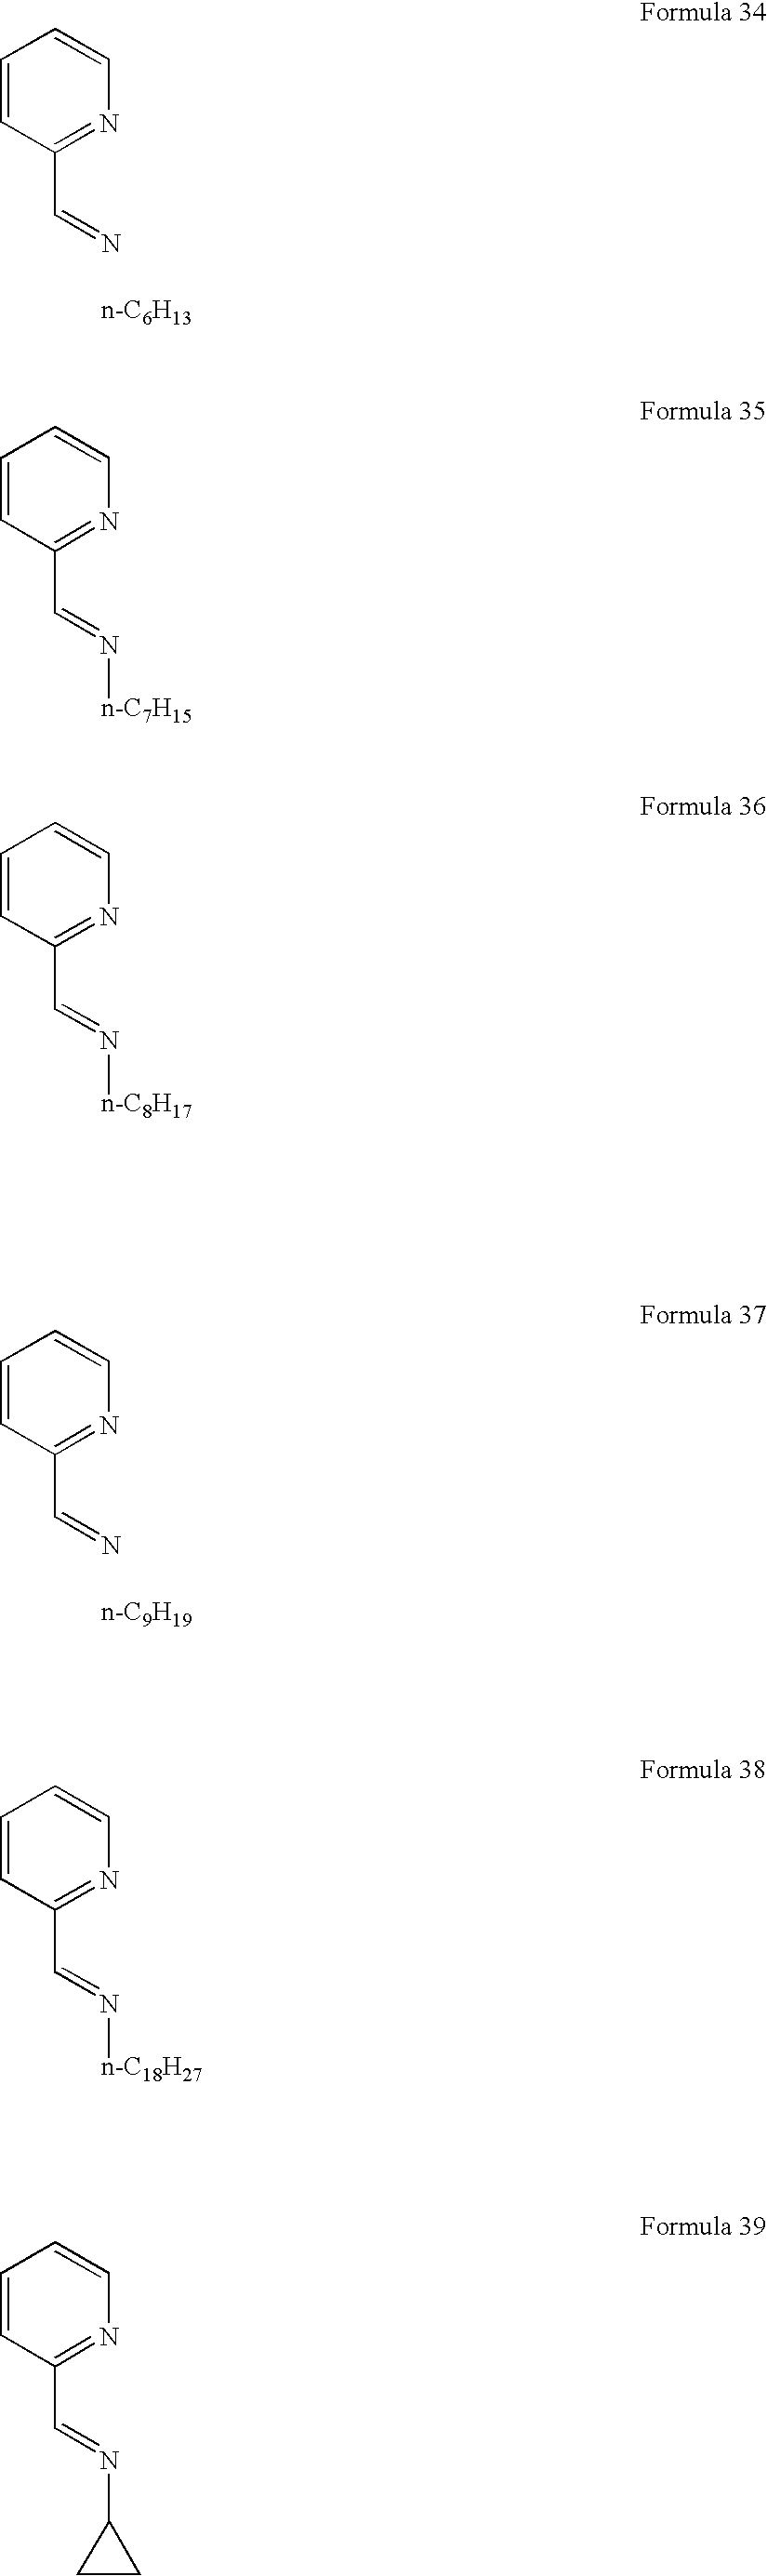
C1=CC(C=N)=NC=C1.[n-C9H19].C1=CC(C=N[n-C18H27])=NC=C1.C1=CC(C=N)=NC=C1.[n-C6H13].C1=CC(C=N[n-C8H17])=NC=C1.C1=CC(C=NC2CC2)=NC=C1.C1=CC(C=N[n-C7H15])=NC=C1
